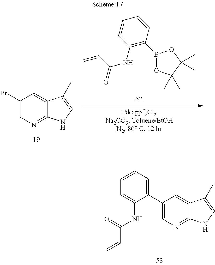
C1(C2=CC=CC=C2NC(C=C)=O)=CN=C2C(=C1)C(C)=CN2.C=CC(NC1=C(B2OC(C)(C)C(C)(C)O2)C=CC=C1)=O.C1(Br)=CN=C2C(=C1)C(C)=CN2
